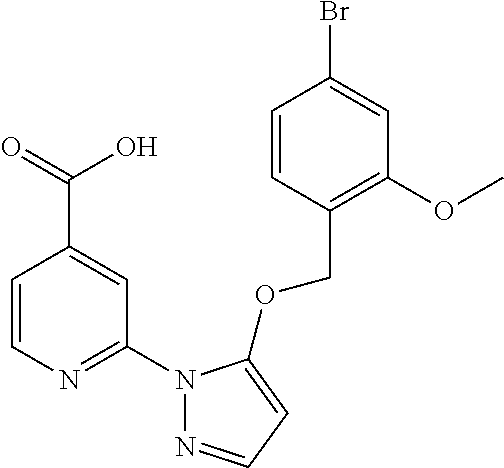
C1=CN=C(N2N=CC=C2OCC2=C(OC)C=C(Br)C=C2)C=C1C(=O)O
